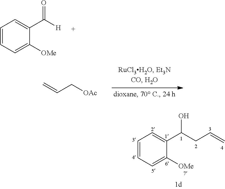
C1=CC=C([OMe])C(C([H])=O)=C1.C=CC[OAc].C1=CC=C([OMe])C(C(CC=C)O)=C1
